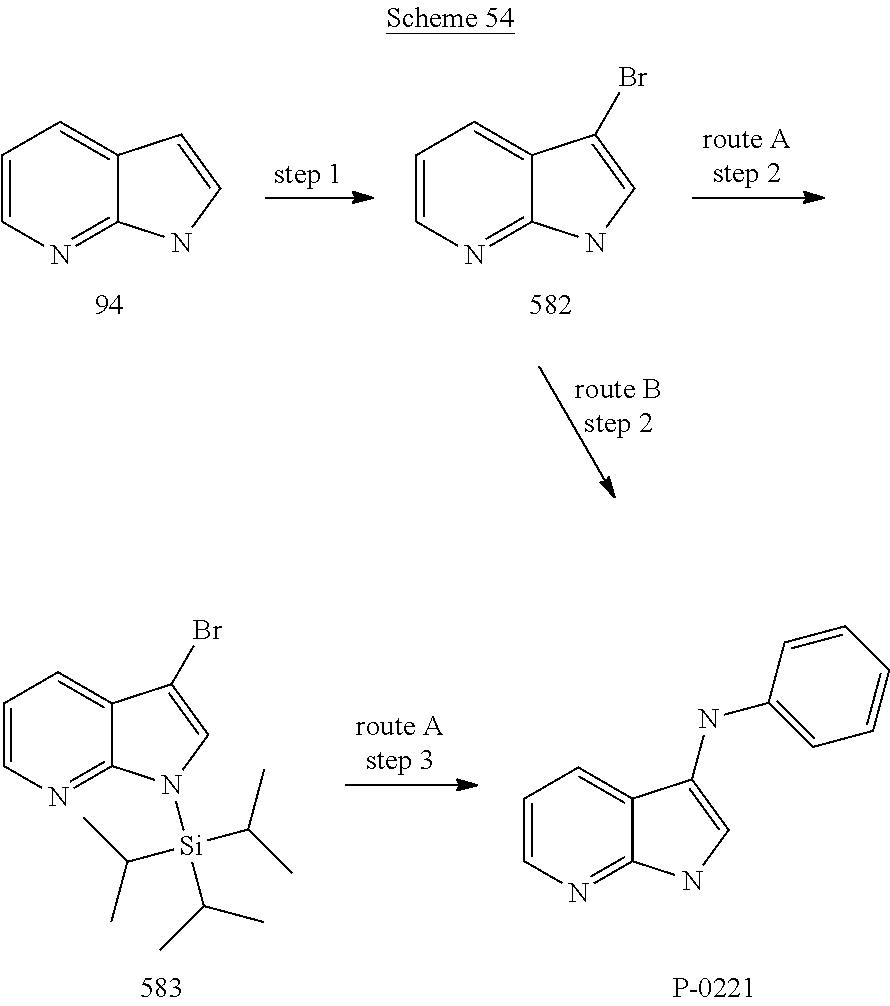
C1=CN=C2C(=C1)C=CN2.C1=CN=C2C(=C1)C(Br)=CN2.C1=CN=C2C(=C1)C(NC1=CC=CC=C1)=CN2.C1=CN=C2C(=C1)C(Br)=CN2[Si](C(C)C)(C(C)C)C(C)C
